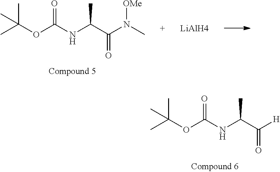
N(C(C(N(C)[OMe])=O)C)C(OC(C)(C)C)=O.[LiAlH4].N(C(C([H])=O)C)C(OC(C)(C)C)=O
